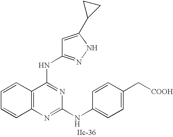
C12=C(N=C(NC3=CC=C(C[COOH])C=C3)N=C1NC1=NNC(C3CC3)=C1)C=CC=C2
